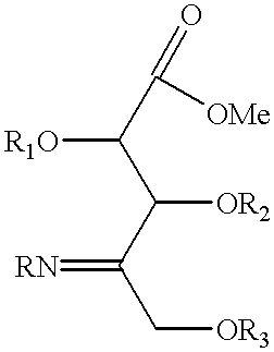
C(C(C(C(C([OMe])=O)[R1O])[OR2])=[RN])[OR3]
